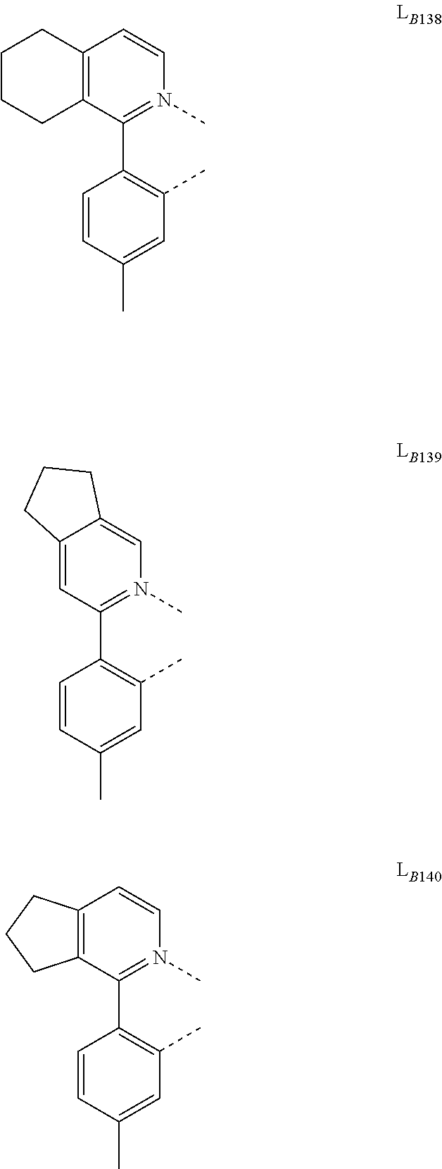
C12=CC(C3=C(C)C=C(C)C=C3)=N(C)C=C1CCC2.C12=C(C(C3=C(C)C=C(C)C=C3)=N(C)C=C1)CCC2.C12=C(C(C3=C(C)C=C(C)C=C3)=N(C)C=C1)CCCC2
